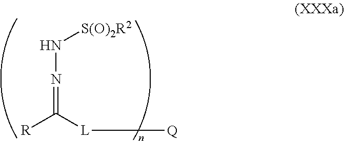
N(=C([L][Q])[R])N[S(O)2R2]
